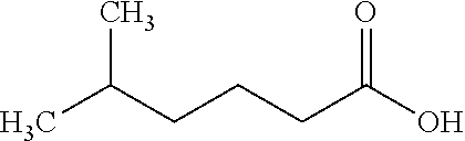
CC(CCCC(O)=O)C
